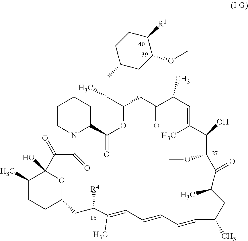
C1CN2C(CC1)C(=O)OC(C(CC1CC(OC)C([R1])CC1)C)CC(=O)C(C)C=C(C)C(O)C(OC)C(=O)C(C)CC(C)C=CC=CC=C(C)C([R4])CC1CCC(C)C(O)(C(=O)C2=O)O1
